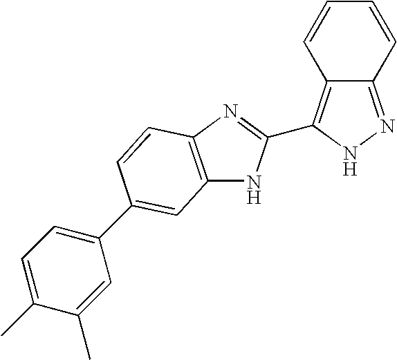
C12=NNC(C3=NC4=C(N3)C=C(C3=CC=C(C)C(C)=C3)C=C4)=C1C=CC=C2
